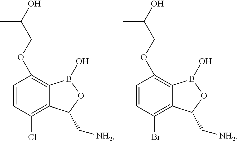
C1=CC(Cl)=C2C(=C1OCC(O)C)B(O)OC2C[NH2].C1=CC(Br)=C2C(=C1OCC(O)C)B(O)OC2C[NH2]
